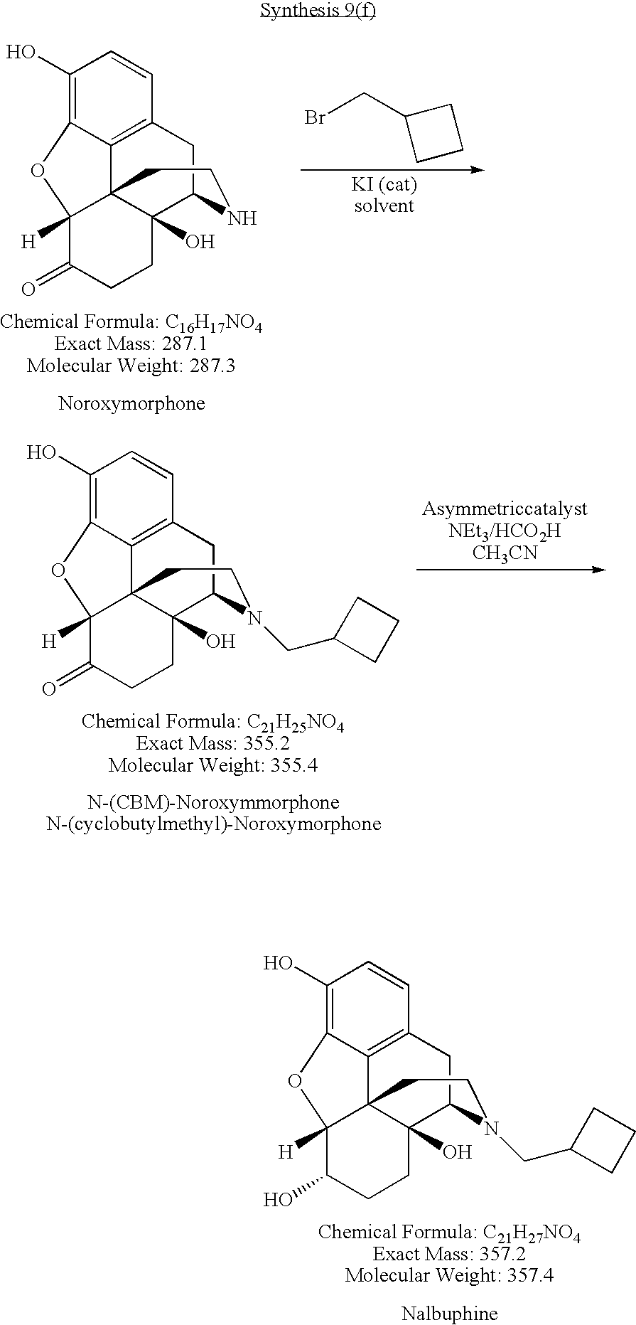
C1(O)=C2C3=C(C=C1)CC1C4(O)C3(C([H])(C(O)CC4)O2)CCN1CC1CCC1.BrCC1CCC1.C1(O)=C2C3=C(C=C1)CC1C4(O)C3(C([H])(C(=O)CC4)O2)CCN1.C1(O)=C2C3=C(C=C1)CC1C4(O)C3(C([H])(C(=O)CC4)O2)CCN1CC1CCC1
